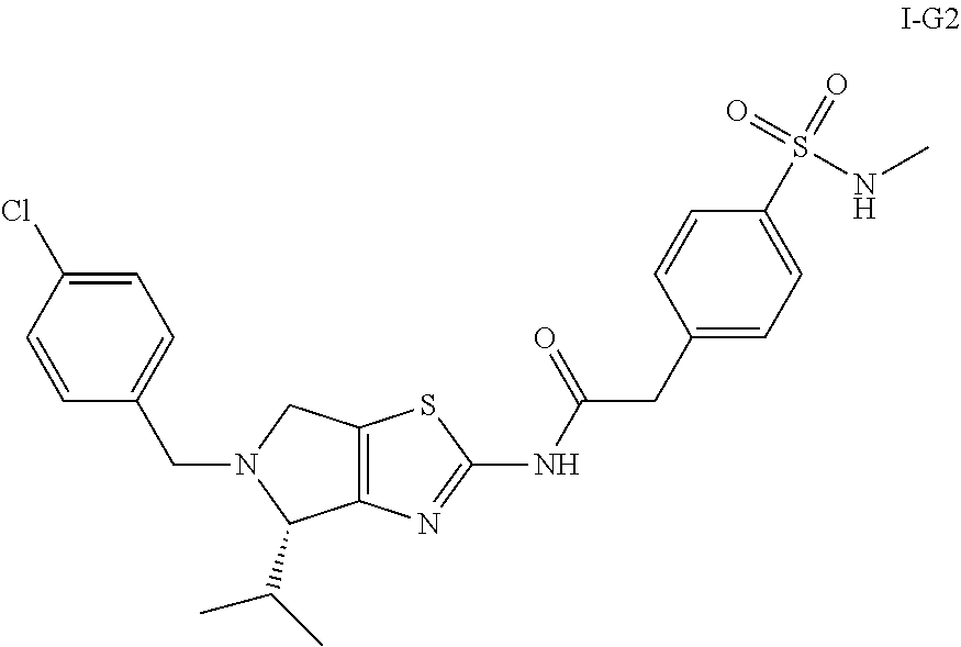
C1=C(Cl)C=CC(CN2C(C(C)C)C3=C(C2)SC(NC(CC2=CC=C(S(NC)(=O)=O)C=C2)=O)=N3)=C1
